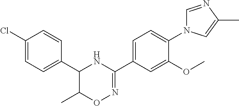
N1=C(C2=CC=C(N3C=NC(C)=C3)C(OC)=C2)NC(C2=CC=C(Cl)C=C2)C(C)O1
